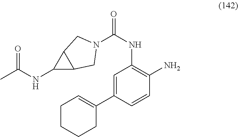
C1CCCC(C2=CC(NC(=O)N3CC4C(NC(C)=O)C4C3)=C(N)C=C2)=C1
